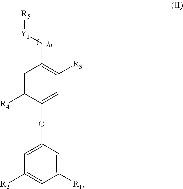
C1=C([R4])C(OC2=CC([R2])=CC([R1])=C2)=CC([R3])=C1C[Y1][R5]
